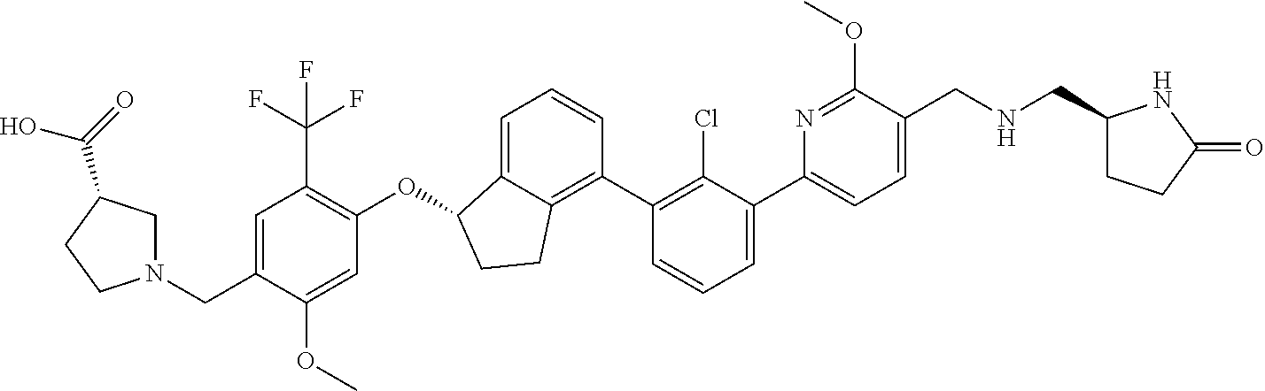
O(C1C2=CC=CC(C3=C(Cl)C(C4=CC=C(CNCC5CCC(=O)N5)C(OC)=N4)=CC=C3)=C2CC1)C1=C(C(F)(F)F)C=C(CN2CC(C(=O)O)CC2)C(OC)=C1
